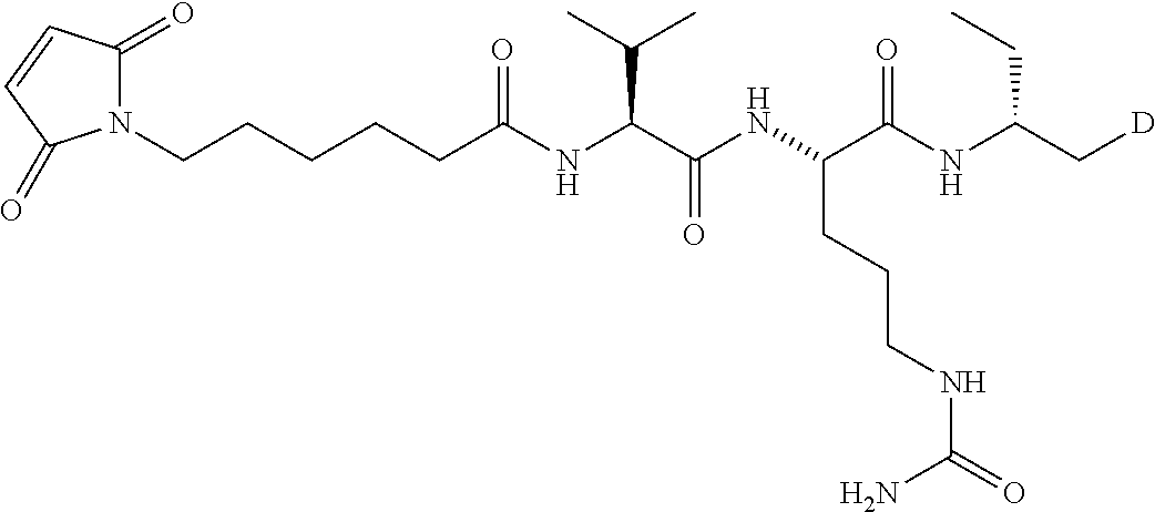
N1(CCCCCC(NC(C(NC(C(NC(C[D])CC)=O)CCCNC(N)=O)=O)C(C)C)=O)C(=O)C=CC1=O
